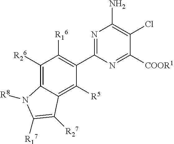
C1([R26])=C2C(=C([R5])C(C3=NC(N)=C(Cl)C([COOR1])=N3)=C1[R16])C([R27])=C([R17])N2[R8]
